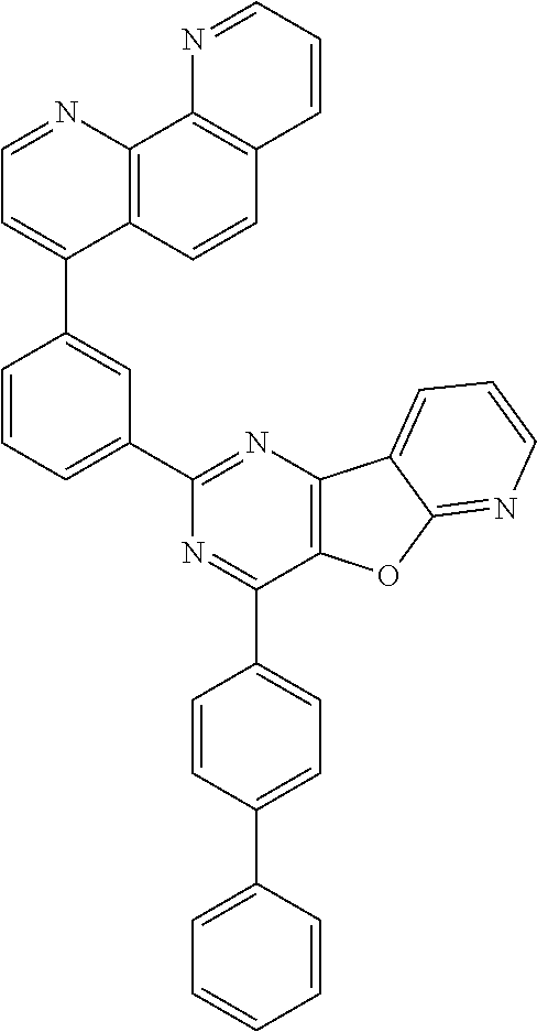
C1(C2=CC=NC3=C2C=CC2=C3N=CC=C2)=CC(C2=NC3=C(C(C4=CC=C(C5=CC=CC=C5)C=C4)=N2)OC2=NC=CC=C32)=CC=C1
